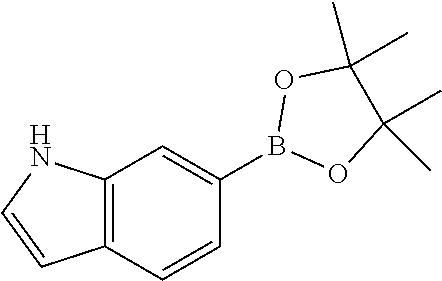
C12=C(C=CC(B3OC(C)(C)C(C)(C)O3)=C1)C=CN2
